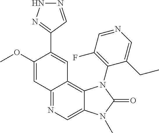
C1(OC)=CC2=NC=C3C(=C2C=C1C1=NNN=C1)N(C1=C(F)C=NC=C1CC)C(=O)N3C
